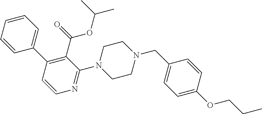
C1=CC=CC(C2=C(C(=O)OC(C)C)C(N3CCN(CC4=CC=C(OCCC)C=C4)CC3)=NC=C2)=C1
